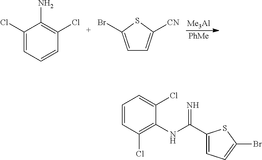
C1(Cl)=CC=CC(Cl)=C1N.BrC1=CC=C([CN])S1.[Me3Al].[PhMe].C1=CC(Cl)=C(NC(C2=CC=C(Br)S2)=N)C(Cl)=C1
